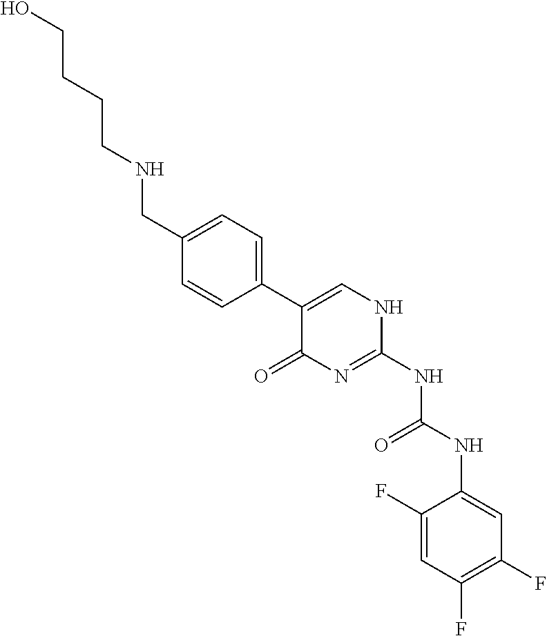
C1(F)=CC(F)=C(F)C=C1NC(NC1=NC(=O)C(C2=CC=C(CNCCCCO)C=C2)=CN1)=O
